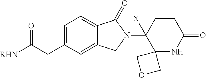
C1=C(CC([RHN])=O)C=C2C(=C1)C(=O)N(C1([X])C3(NC(=O)CC1)COC3)C2
